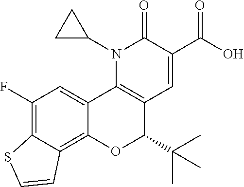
N1(C2CC2)C2=C(C=C(C(O)=O)C1=O)C(C(C)(C)C)OC1=C3C(=C(F)C=C21)SC=C3
